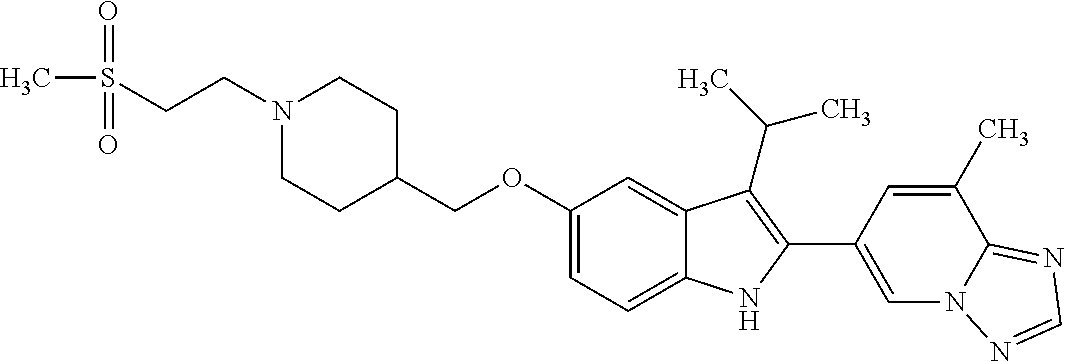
C(OC1=CC=C2C(=C1)C(C(C)C)=C(C1=CN3C(=NC=N3)C(C)=C1)N2)C1CCN(CCS(C)(=O)=O)CC1
